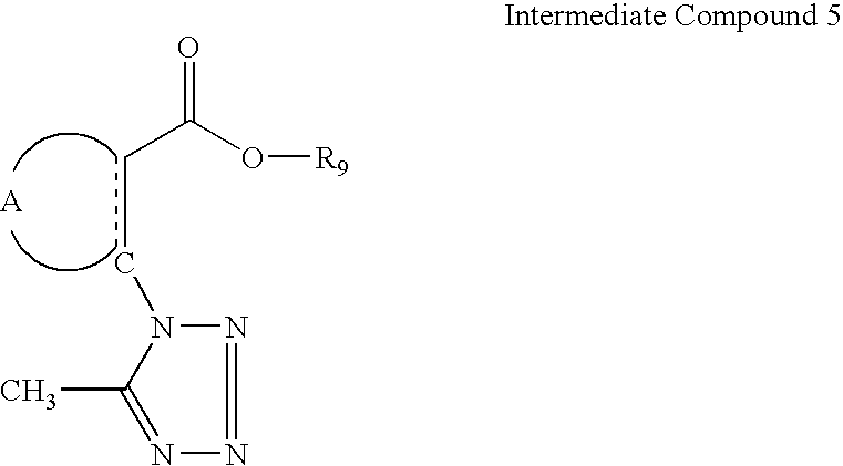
N1=C(C)N(ccC(O[R9])=O)N=N1
